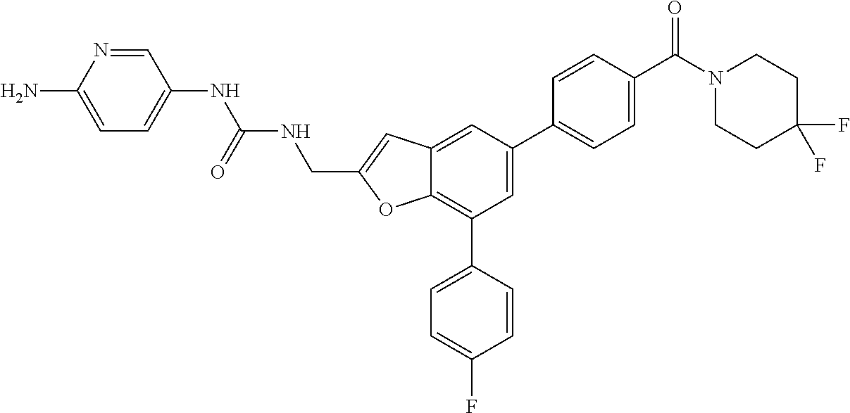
C1=NC(N)=CC=C1NC(NCC1=CC2=CC(C3=CC=C(C(N4CCC(F)(F)CC4)=O)C=C3)=CC(C3=CC=C(F)C=C3)=C2O1)=O
